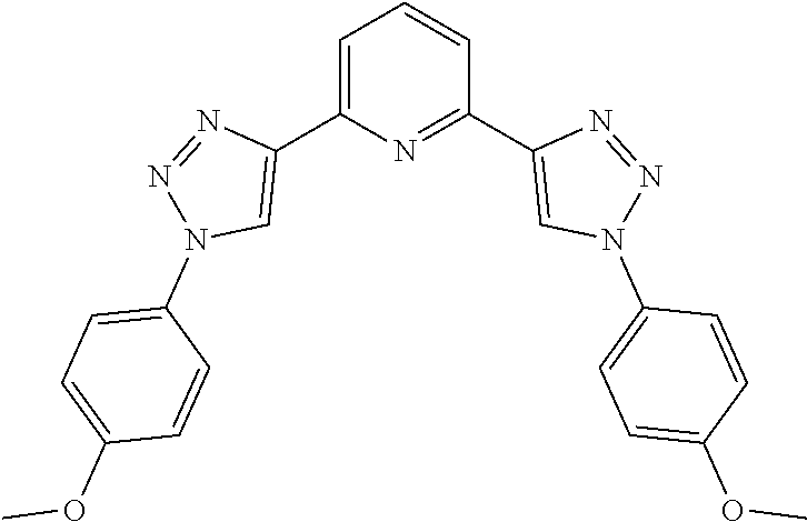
C1=C(C2=CN(C3=CC=C(OC)C=C3)N=N2)N=C(C2=CN(C3=CC=C(OC)C=C3)N=N2)C=C1
